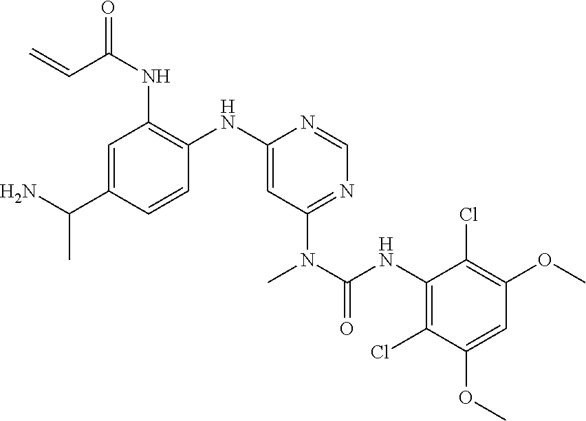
C1=C(C(N)C)C=CC(NC2=CC(N(C(NC3=C(Cl)C(OC)=CC(OC)=C3Cl)=O)C)=NC=N2)=C1NC(C=C)=O
